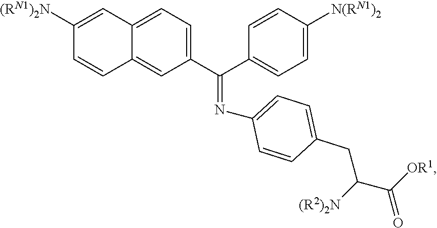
N(=C(C1=CC=C([N(RN1)2])C=C1)C1=CC=C2C(=C1)C=CC([(RN1)2N])=C2)C1=CC=C(CC([(R2)2N])C([OR1])=O)C=C1
